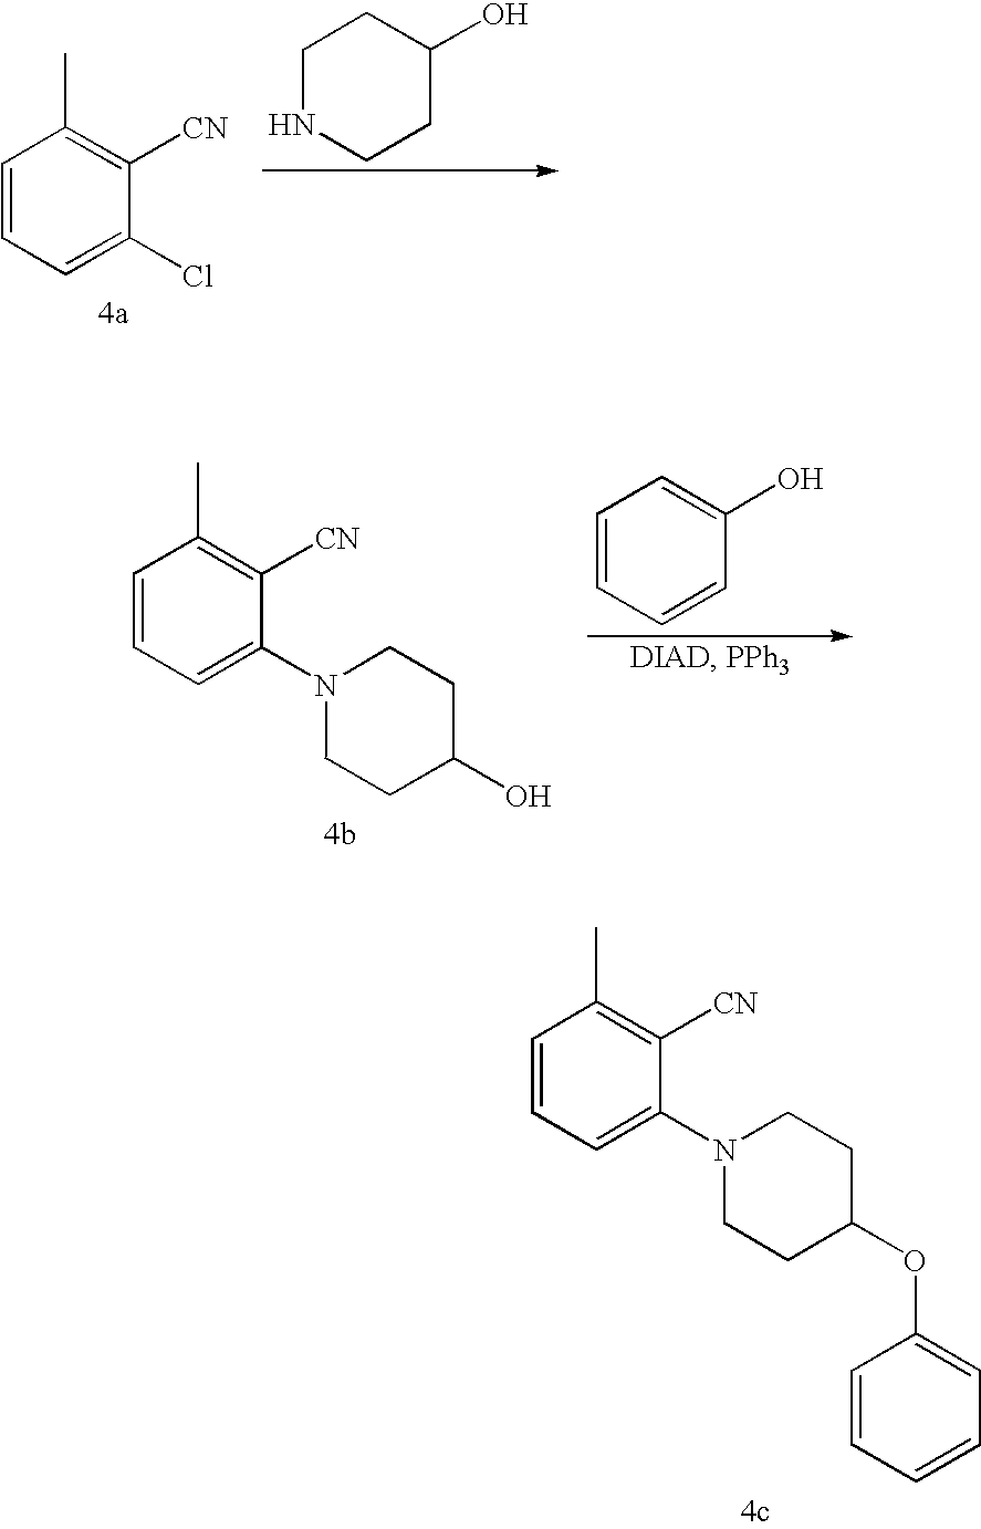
C1=CC=C(Cl)C([CN])=C1C.C1NCCC(O)C1.C1=CC=C(N2CCC(O)CC2)C([CN])=C1C.C1=CC=CC(O)=C1.C1=CC=C(N2CCC(OC3=CC=CC=C3)CC2)C([CN])=C1C
